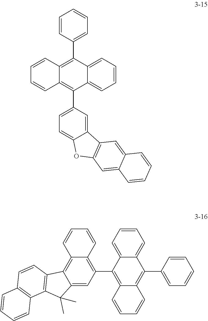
C1=CC=C2C(=C1)C(C1=CC=C3C(=C1)C1=C(O3)C=C3C(=C1)C=CC=C3)=C1C(=C2C2=CC=CC=C2)C=CC=C1.C1=CC=C2C(=C1)C(C1=CC=CC=C1)=C1C(=C2C2=C3C(=C4C(=C2)C(C)(C)C2=C4C=CC4=C2C=CC=C4)C=CC=C3)C=CC=C1
